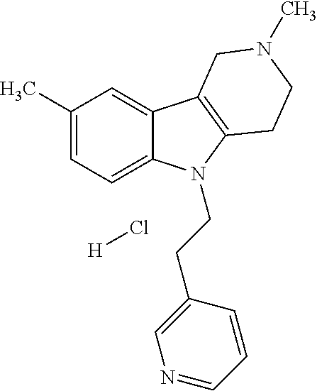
C1(C)=CC=C2C(=C1)C1=C(N2CCC2=CN=CC=C2)CCN(C)C1.[H]Cl
